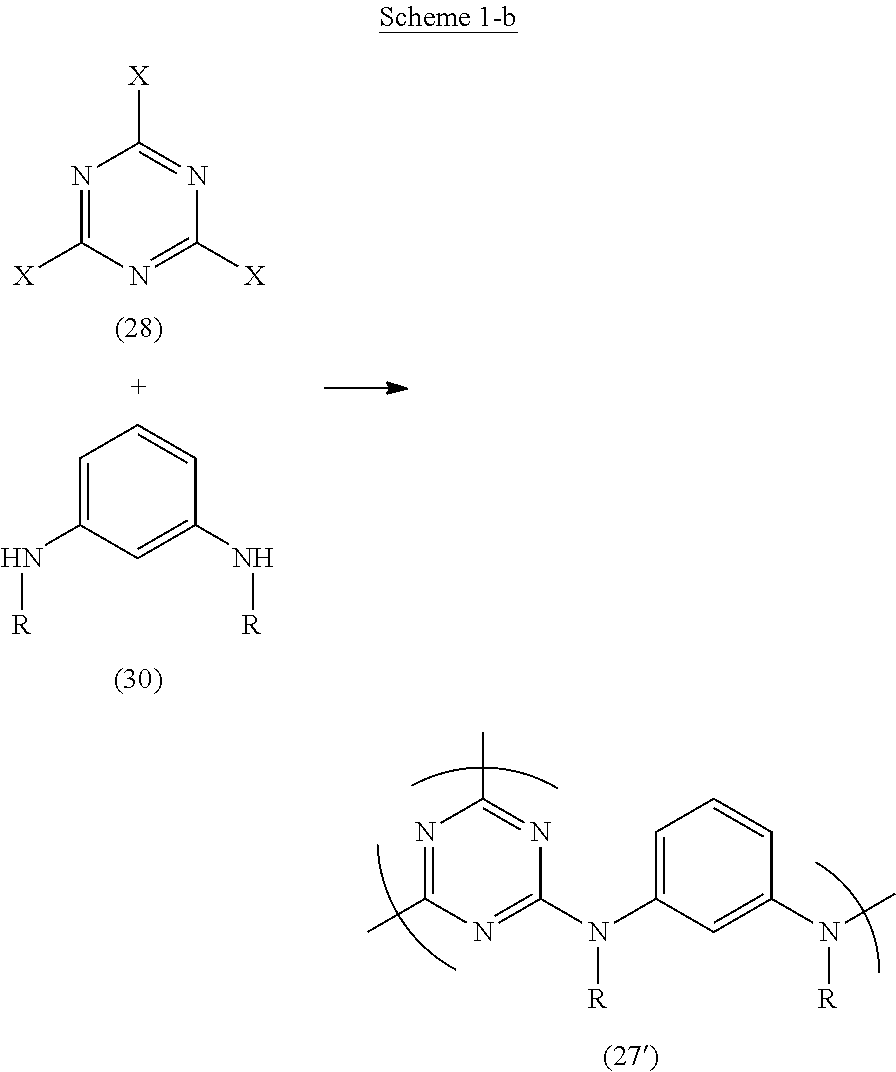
N1=C([X])N=C([X])N=C1[X].C1=C(N[R])C=C(N[R])C=C1.N1=C(C)N=C(N(C2=CC=CC(N(C)[R])=C2)[R])N=C1C
